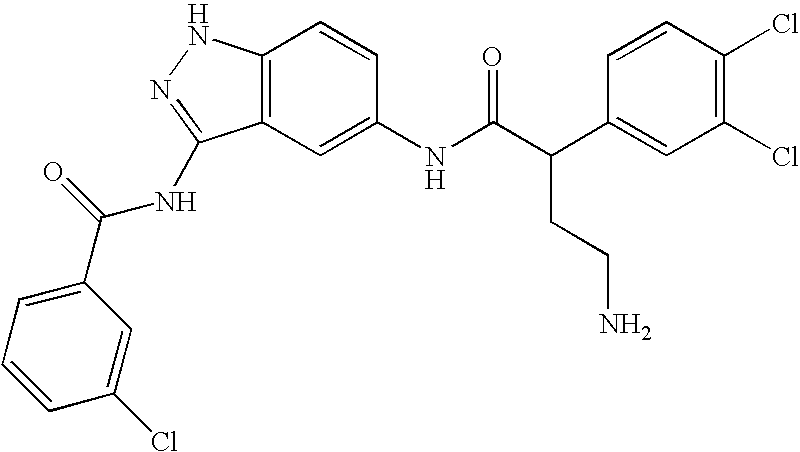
C12=C(C=C(NC(C(C3=CC(Cl)=C(Cl)C=C3)CCN)=O)C=C1)C(NC(C1=CC=CC(Cl)=C1)=O)=NN2
